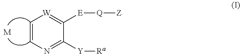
C1=CN=C([Y][Ra])C([E][Q][Z])=[W]1.[M]
